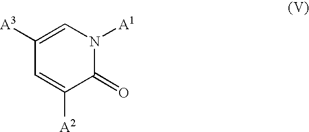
C1([A3])=CN([A1])C(=O)C([A2])=C1
